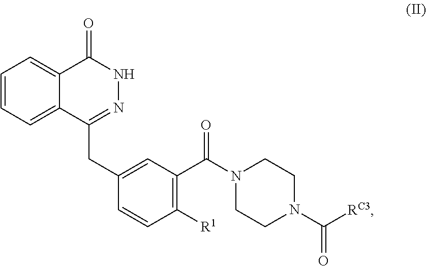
C1=CC=C2C(=C1)C(=O)NN=C2CC1=CC(C(N2CCN(C(=O)[RC3])CC2)=O)=C([R1])C=C1
